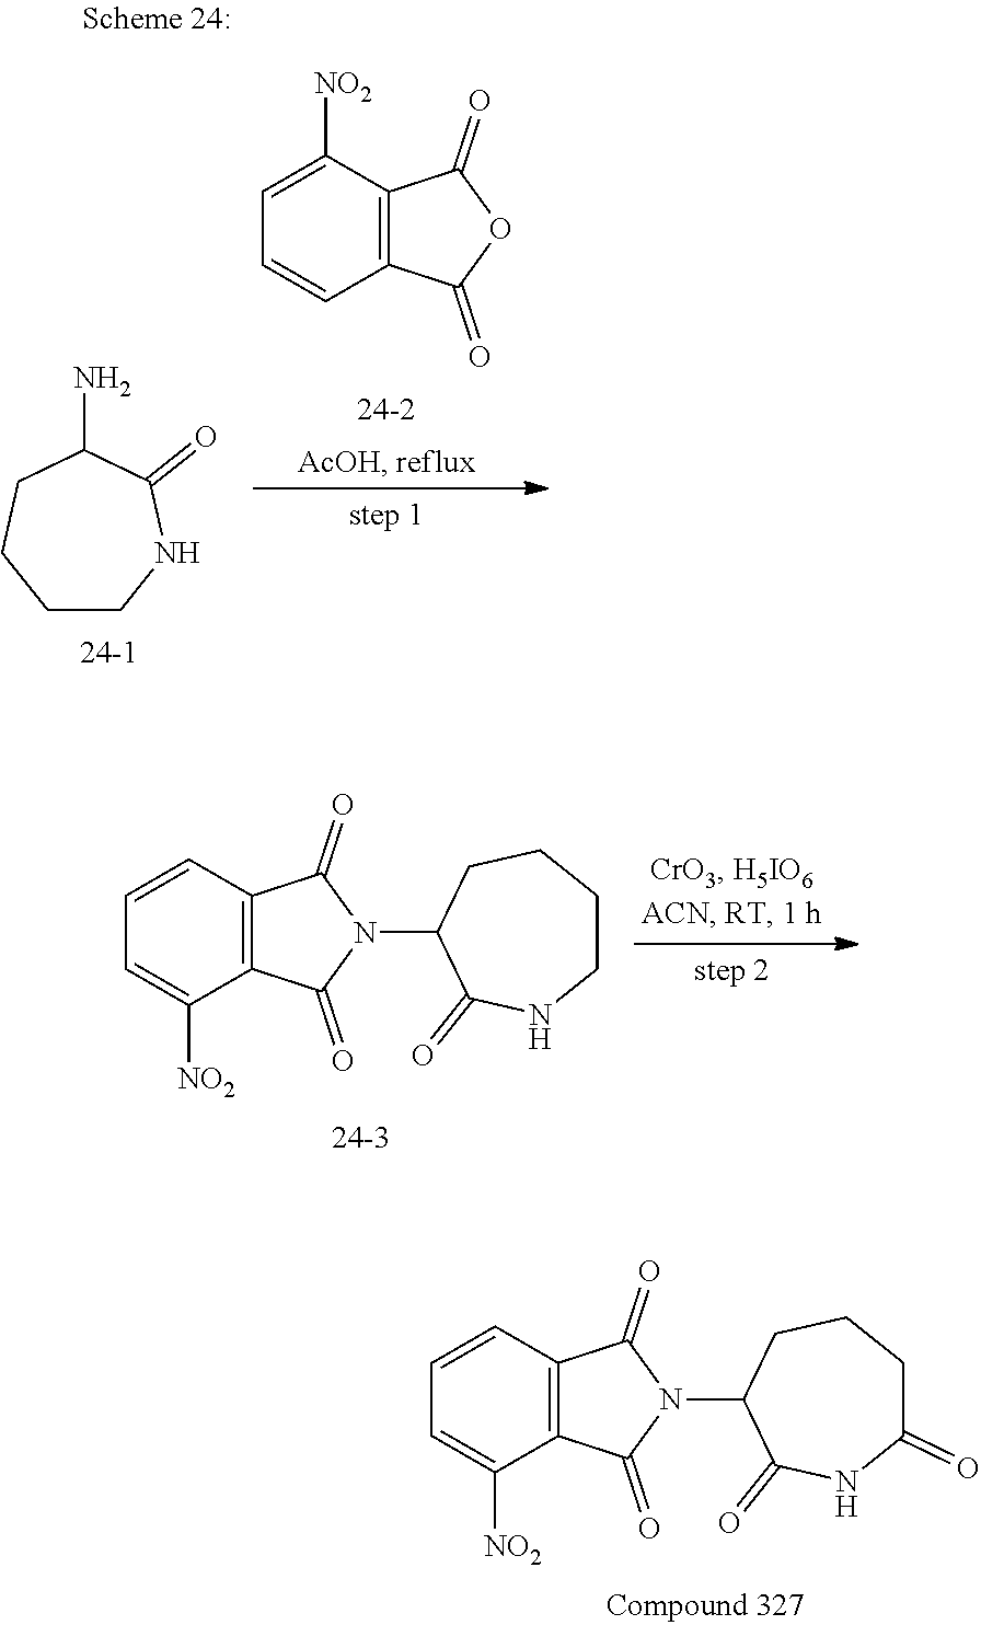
C12=C(C([NO2])=CC=C1)C(=O)N(C1C(=O)NC(=O)CCC1)C2=O.C12=C(C([NO2])=CC=C1)C(=O)OC2=O.C1CNC(=O)C(N)CC1.C12=C(C([NO2])=CC=C1)C(=O)N(C1C(=O)NCCCC1)C2=O
